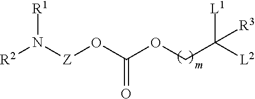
[R2]N([Z]OC(OCC([L1])([L2])[R3])=O)[R1]
